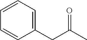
C(C(C)=O)C1=CC=CC=C1
